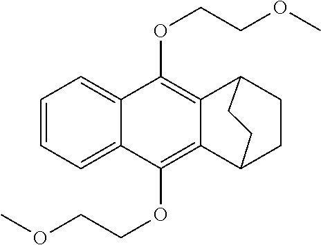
C1=CC=C2C(=C1)C(OCCOC)=C1C(=C2OCCOC)C2CCC1CC2
